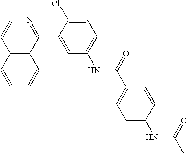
C12=C(C(C3=CC(NC(C4=CC=C(NC(C)=O)C=C4)=O)=CC=C3Cl)=NC=C1)C=CC=C2
